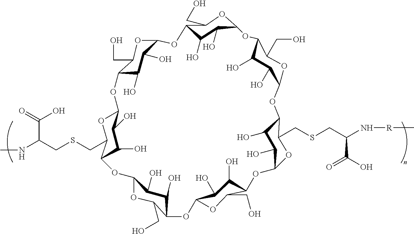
C12C(O)C(O)C(OC1CO)OC1C(O)C(O)C(OC1CO)OC1C(O)C(O)C(OC1CSCC(N[R]C)C(O)=O)OC1C(O)C(O)C(OC1CO)OC1C(O)C(O)C(OC1CO)OC1C(O)C(O)C(OC1CSCC(NC)C(O)=O)OC1C(O)C(O)C(OC1CO)O2
